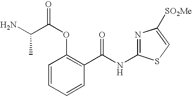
C1=CC=CC(C(NC2=NC([SO2Me])=CS2)=O)=C1OC(=O)C(N)C
